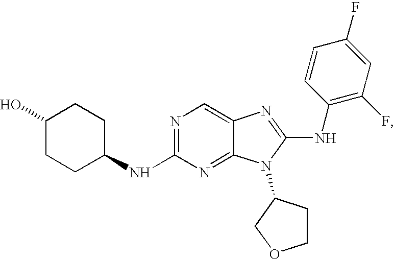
C1CC(NC2=NC=C3C(=N2)N(C2CCOC2)C(NC2=C(F)C=C(F)C=C2)=N3)CCC1O
